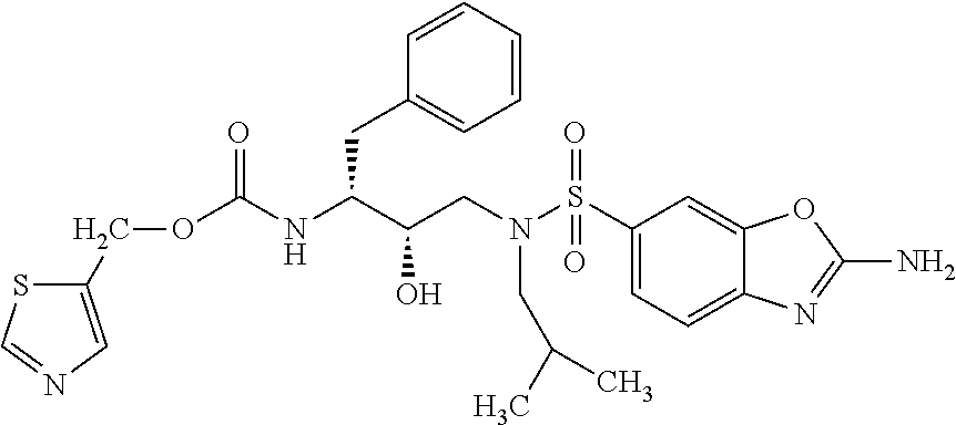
O(C(NC(C(CN(S(C1=CC=C2C(=C1)OC(N)=N2)(=O)=O)CC(C)C)O)CC1=CC=CC=C1)=O)CC1=CN=CS1
